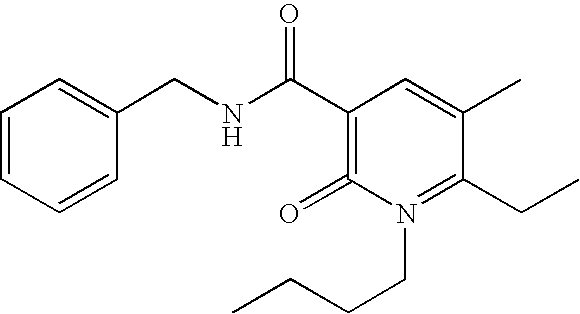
C1=CC=CC(CNC(C2=C(=O)N(CCCC)=C(CC)C(C)=C2)=O)=C1
